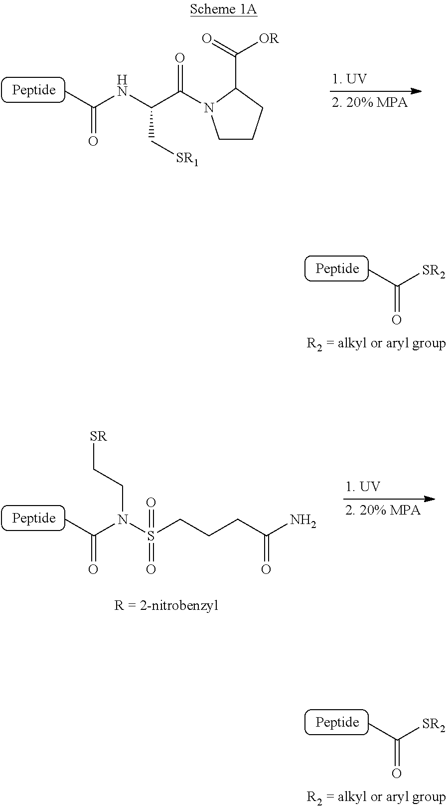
C1CCC(C(=O)[OR])N1C(C(NC(C)=O)C[SR1])=O.[SR2]C(C)=O.[SR2]C(C)=O.C(S(N(C(C)=O)CC[SR])(=O)=O)CCC(N)=O
